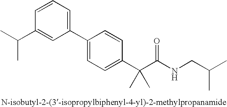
C1(C2=CC=C(C(C(NCC(C)C)=O)(C)C)C=C2)=CC=CC(C(C)C)=C1
